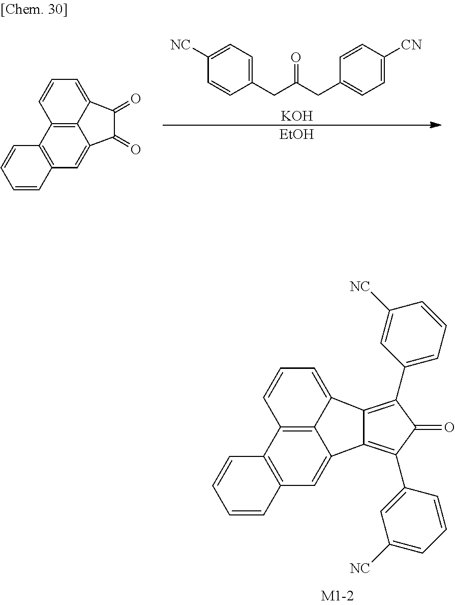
C1([NC])=CC=C(CC(CC2=CC=C([CN])C=C2)=O)C=C1.[KOH].[EtOH].C12=C(C=C3C4=C1C=CC=C4C(=O)C3=O)C=CC=C2.C12=C(C=C3C4=C1C=CC=C4C1=C(C4=CC=CC([NC])=C4)C(=O)C(C4=CC([NC])=CC=C4)=C31)C=CC=C2
